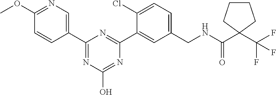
C1(OC)=NC=C(C2=NC(O)=NC(C3=CC(CNC(C4(C(F)(F)F)CCCC4)=O)=CC=C3Cl)=N2)C=C1
